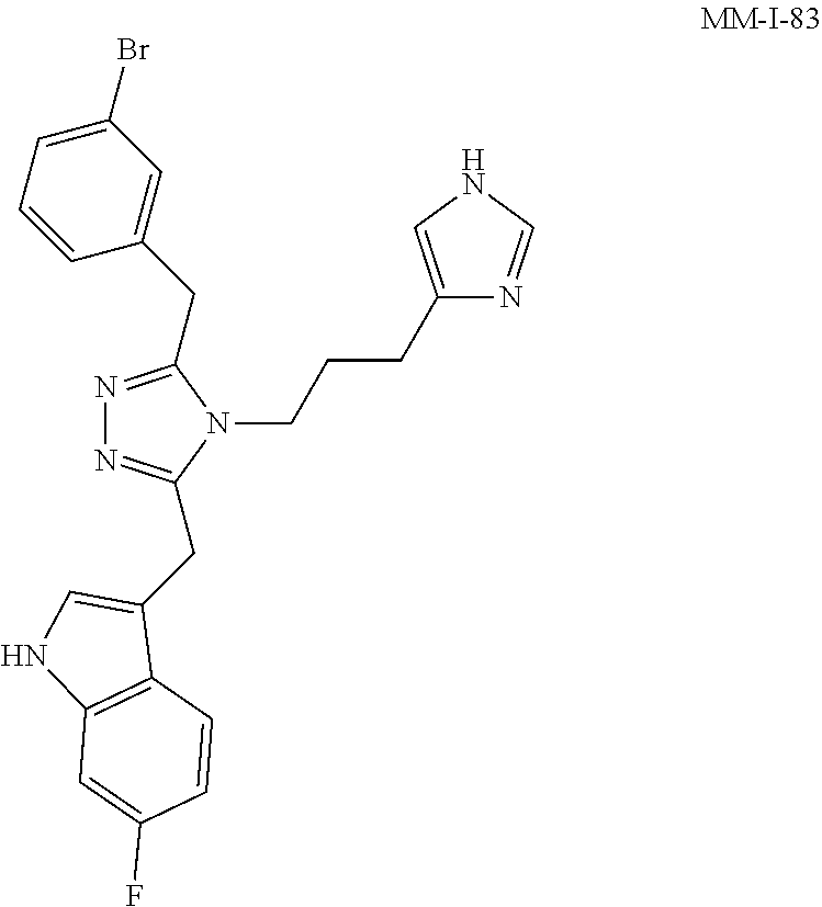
N1=C(CC2=CC(Br)=CC=C2)N(CCCC2=CNC=N2)C(CC2=CNC3=C2C=CC(F)=C3)=N1
